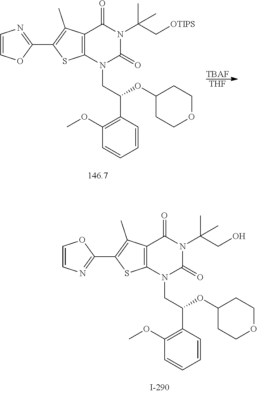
[TBAF].[THF].C12=C(SC(C3=NC=CO3)=C1C)N(CC(C1=C(OC)C=CC=C1)OC1CCOCC1)C(=O)N(C(C[OTIPS])(C)C)C2=O.C12=C(SC(C3=NC=CO3)=C1C)N(CC(C1=C(OC)C=CC=C1)OC1CCOCC1)C(=O)N(C(CO)(C)C)C2=O
